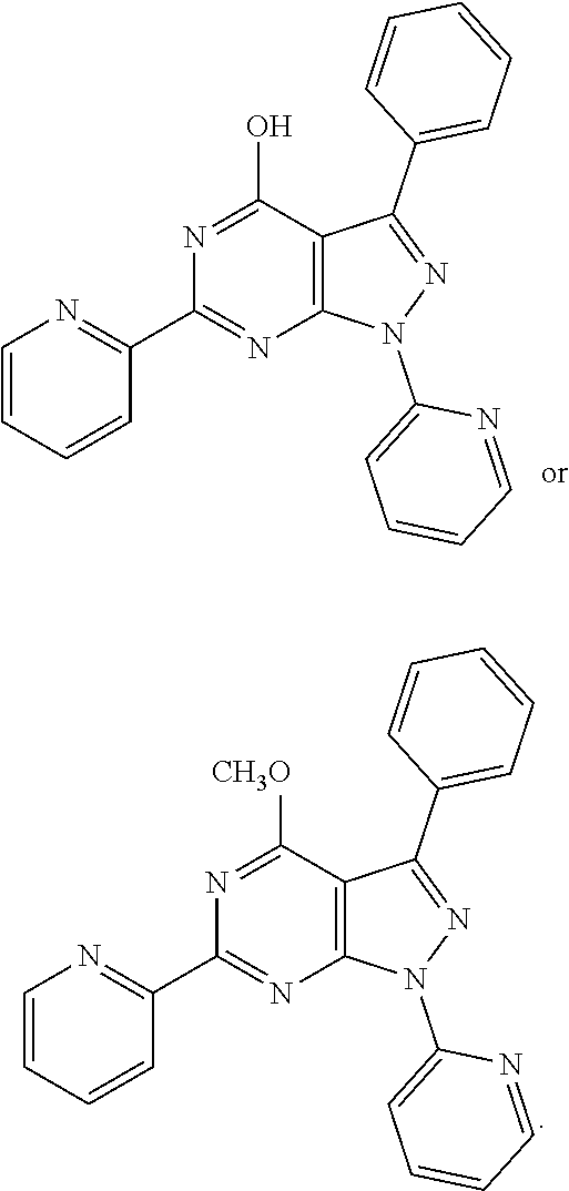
C1=CC=CC(C2=NC3=C(C(O)=N2)C(C2=CC=CC=C2)=NN3C2=CC=CC=N2)=N1.C1=CC=CC(C2=NC3=C(C([CH3O])=N2)C(C2=CC=CC=C2)=NN3C2=CC=CC=N2)=N1
